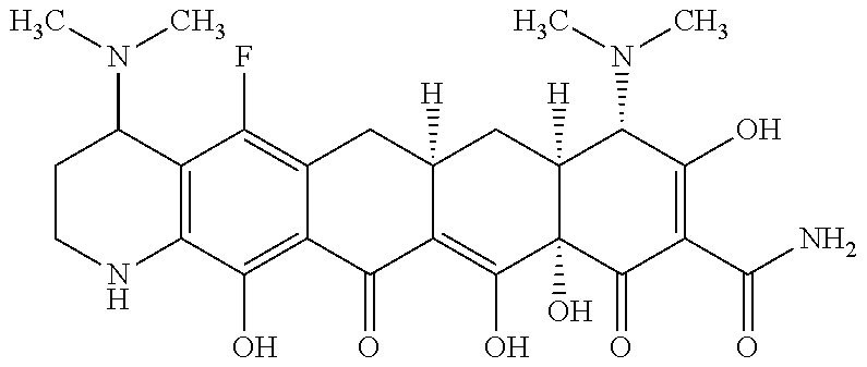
C12=C(C(O)=C3C(=C1F)CC1([H])C(=C(O)C4(O)C([H])(C1)C(N(C)C)C(O)=C(C(N)=O)C4=O)C3=O)NCCC2N(C)C
